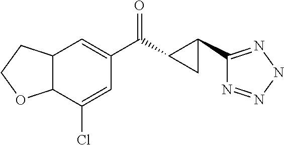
C12C(C(Cl)=CC(C(C3C(C4=NNN=N4)C3)=O)=C1)OCC2
